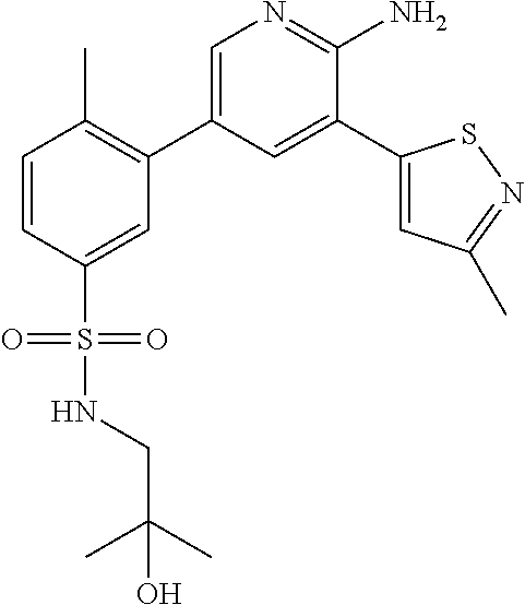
C1=CC(S(=O)(=O)NCC(C)(C)O)=CC(C2=CN=C(N)C(C3=CC(C)=NS3)=C2)=C1C
